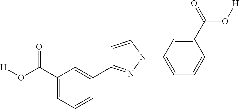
C1(C(=O)O[H])=CC(N2N=C(C3=CC(C(O[H])=O)=CC=C3)C=C2)=CC=C1
